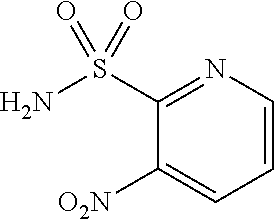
C1(S(N)(=O)=O)=NC=CC=C1[O2N]
